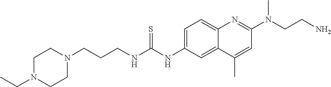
C1=C(NC(NCCCN2CCN(CC)CC2)=S)C=C2C(=C1)N=C(N(CCN)C)C=C2C
